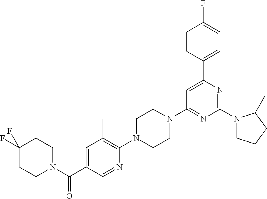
N1(C2=NC(C3=CC=C(F)C=C3)=CC(N3CCN(C4=C(C)C=C(C(N5CCC(F)(F)CC5)=O)C=N4)CC3)=N2)CCCC1C
